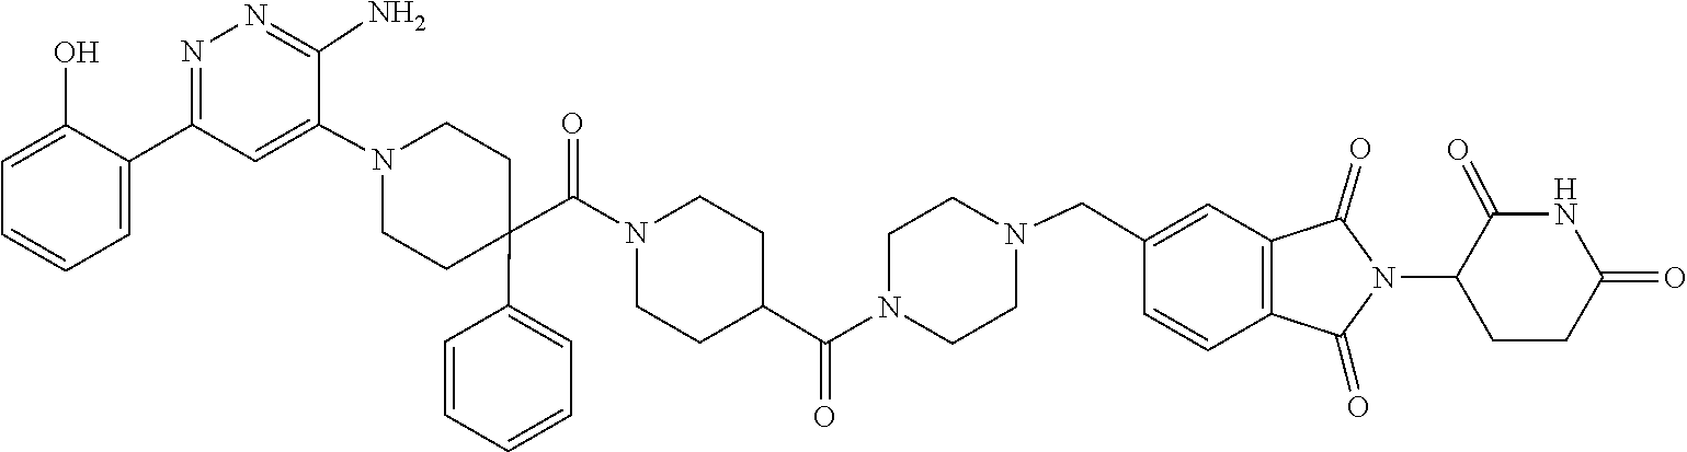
N1(C2CCC(=O)NC2=O)C(=O)C2=C(C=CC(CN3CCN(C(C4CCN(C(C5(C6=CC=CC=C6)CCN(C6=CC(C7=CC=CC=C7O)=NN=C6N)CC5)=O)CC4)=O)CC3)=C2)C1=O
